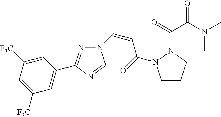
N1=C(C2=CC([F3C])=CC([F3C])=C2)N=CN1C=CC(=O)N1CCCN1C(C(N(C)C)=O)=O
